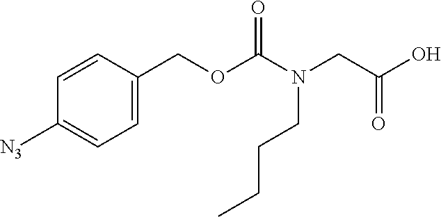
C1=CC(COC(N(CC(O)=O)CCCC)=O)=CC=C1[N3]
